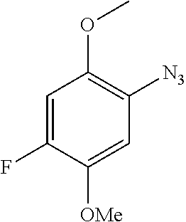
C1=C(F)C([OMe])=CC([N3])=C1OC
